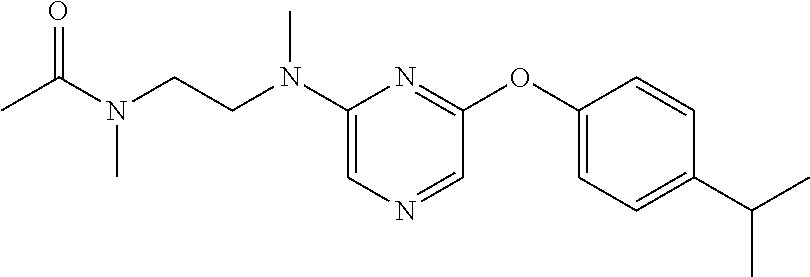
C1(N(CCN(C(C)=O)C)C)=CN=CC(OC2=CC=C(C(C)C)C=C2)=N1
